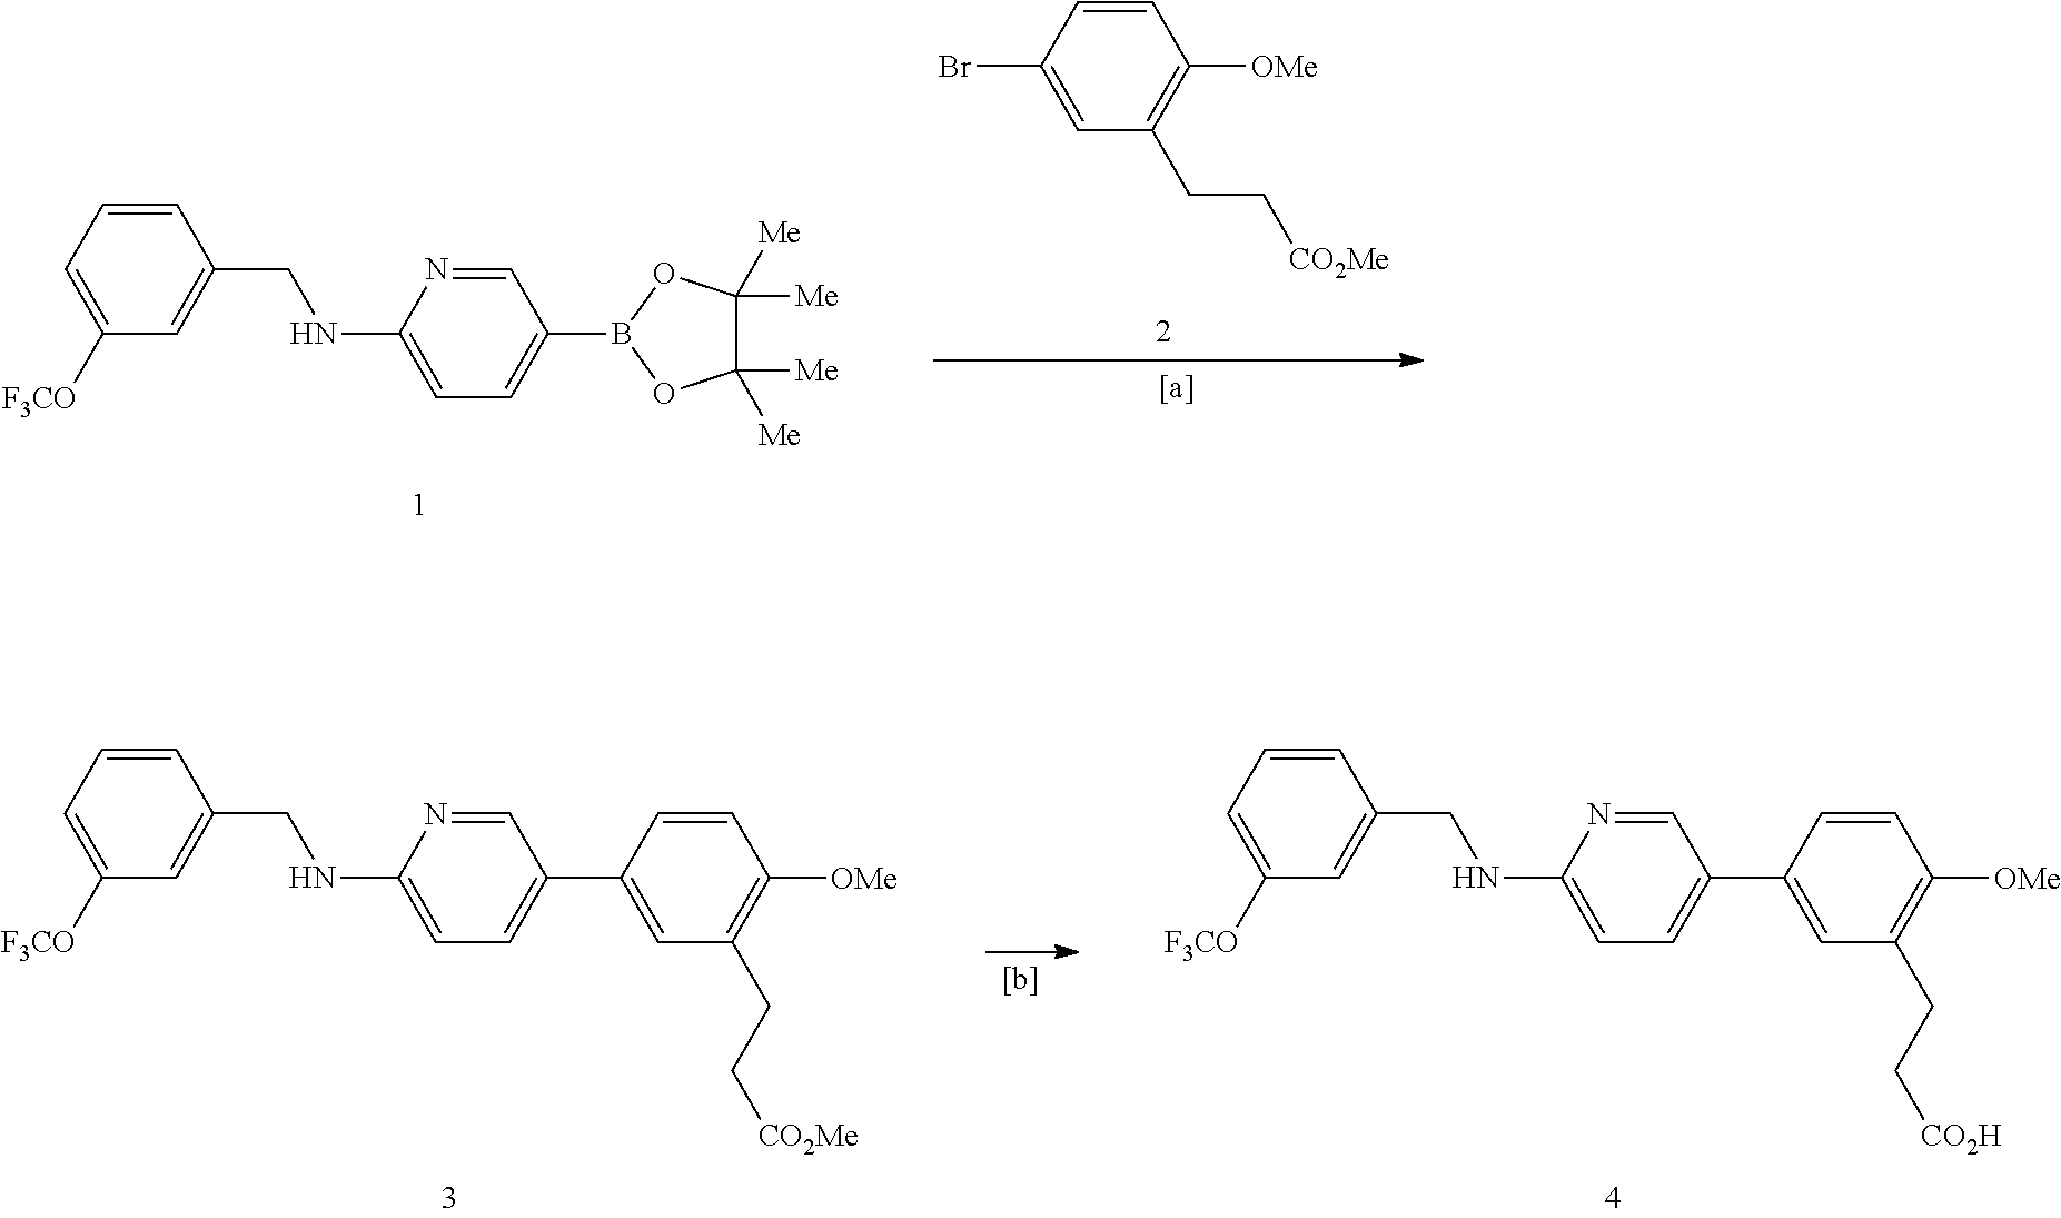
C1=CC=C([F3CO])C=C1CNC1=CC=C(B2OC([Me])([Me])C([Me])([Me])O2)C=N1.C1=CC(Br)=CC(CC[CO2Me])=C1[OMe].C1=CC=C([F3CO])C=C1CNC1=CC=C(C2=CC(CC[CO2H])=C([OMe])C=C2)C=N1.C1=CC=C([F3CO])C=C1CNC1=CC=C(C2=CC(CC[CO2Me])=C([OMe])C=C2)C=N1
